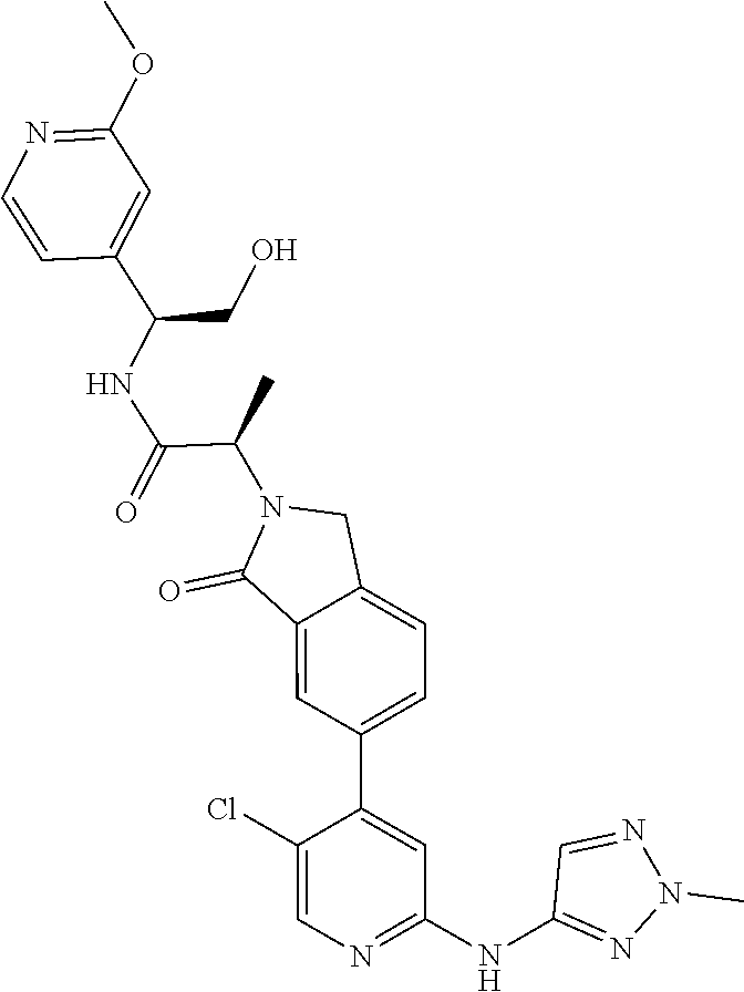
C1(OC)=NC=CC(C(CO)NC(=O)C(C)N2C(=O)C3=CC(C4=CC(NC5=NN(C)N=C5)=NC=C4Cl)=CC=C3C2)=C1
